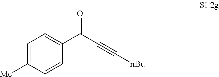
C1(C(C#C[nBu])=O)=CC=C([Me])C=C1
